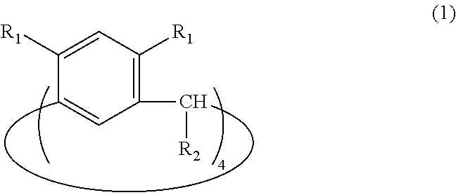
C1(C([R2])C)=C([R1])C=C([R1])C=C1
